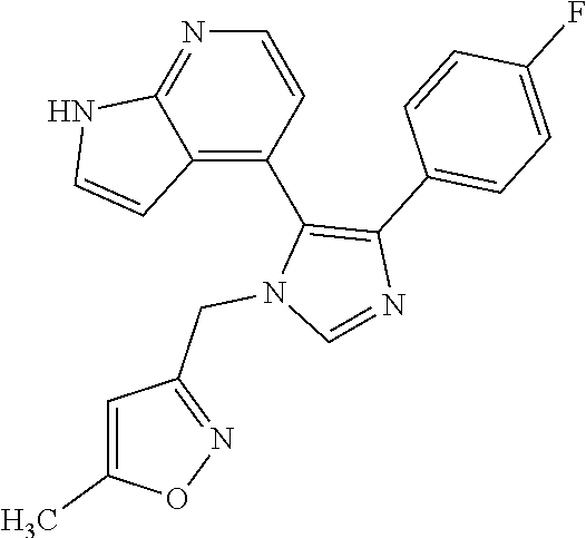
N1=C2C(=C(C3=C(C4=CC=C(F)C=C4)N=CN3CC3=NOC(C)=C3)C=C1)C=CN2
